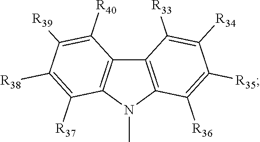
C12=C(N(C)C3=C1C([R33])=C([R34])C([R35])=C3[R36])C([R37])=C([R38])C([R39])=C2[R40]
